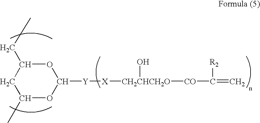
C1([Y][X][CH2CHCH2O]([CO]C(=C)[R2])O)OC(CC)CC(C)O1
